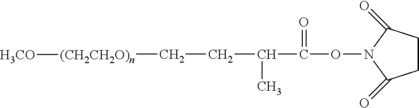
C1CC(=O)N(OC(=O)C(C)CC[(CH2CH2O)n][H3CO])C1=O
